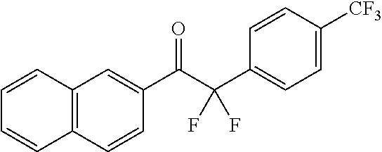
C12=C(C=CC(C(C(C3=CC=C([CF3])C=C3)(F)F)=O)=C1)C=CC=C2
